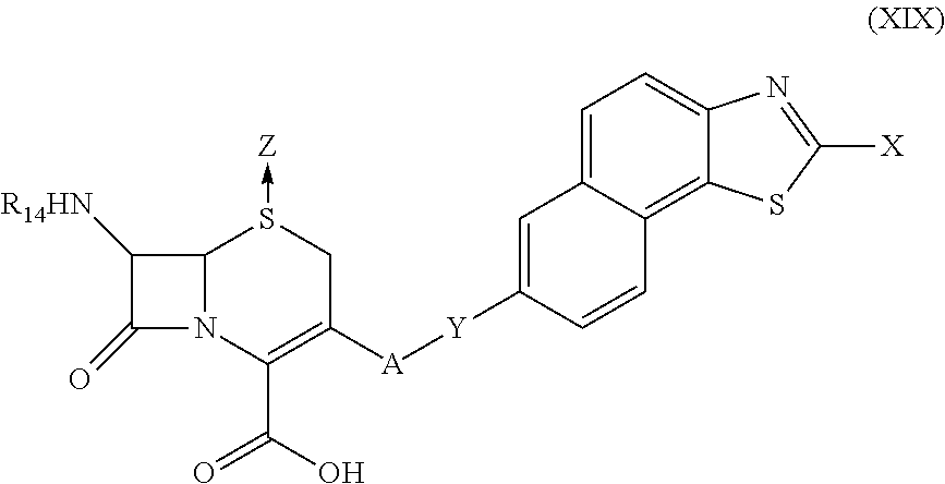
C1=C2C(=C3C(=C1)N=C([X])S3)C=CC([Y][A]C1=C(C(O)=O)N3C(S(->[Z])C1)C([R14HN])C3=O)=C2
